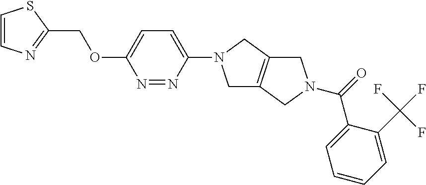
C1=CN=C(COC2=CC=C(N3CC4=C(C3)CN(C(C3=CC=CC=C3C(F)(F)F)=O)C4)N=N2)S1
